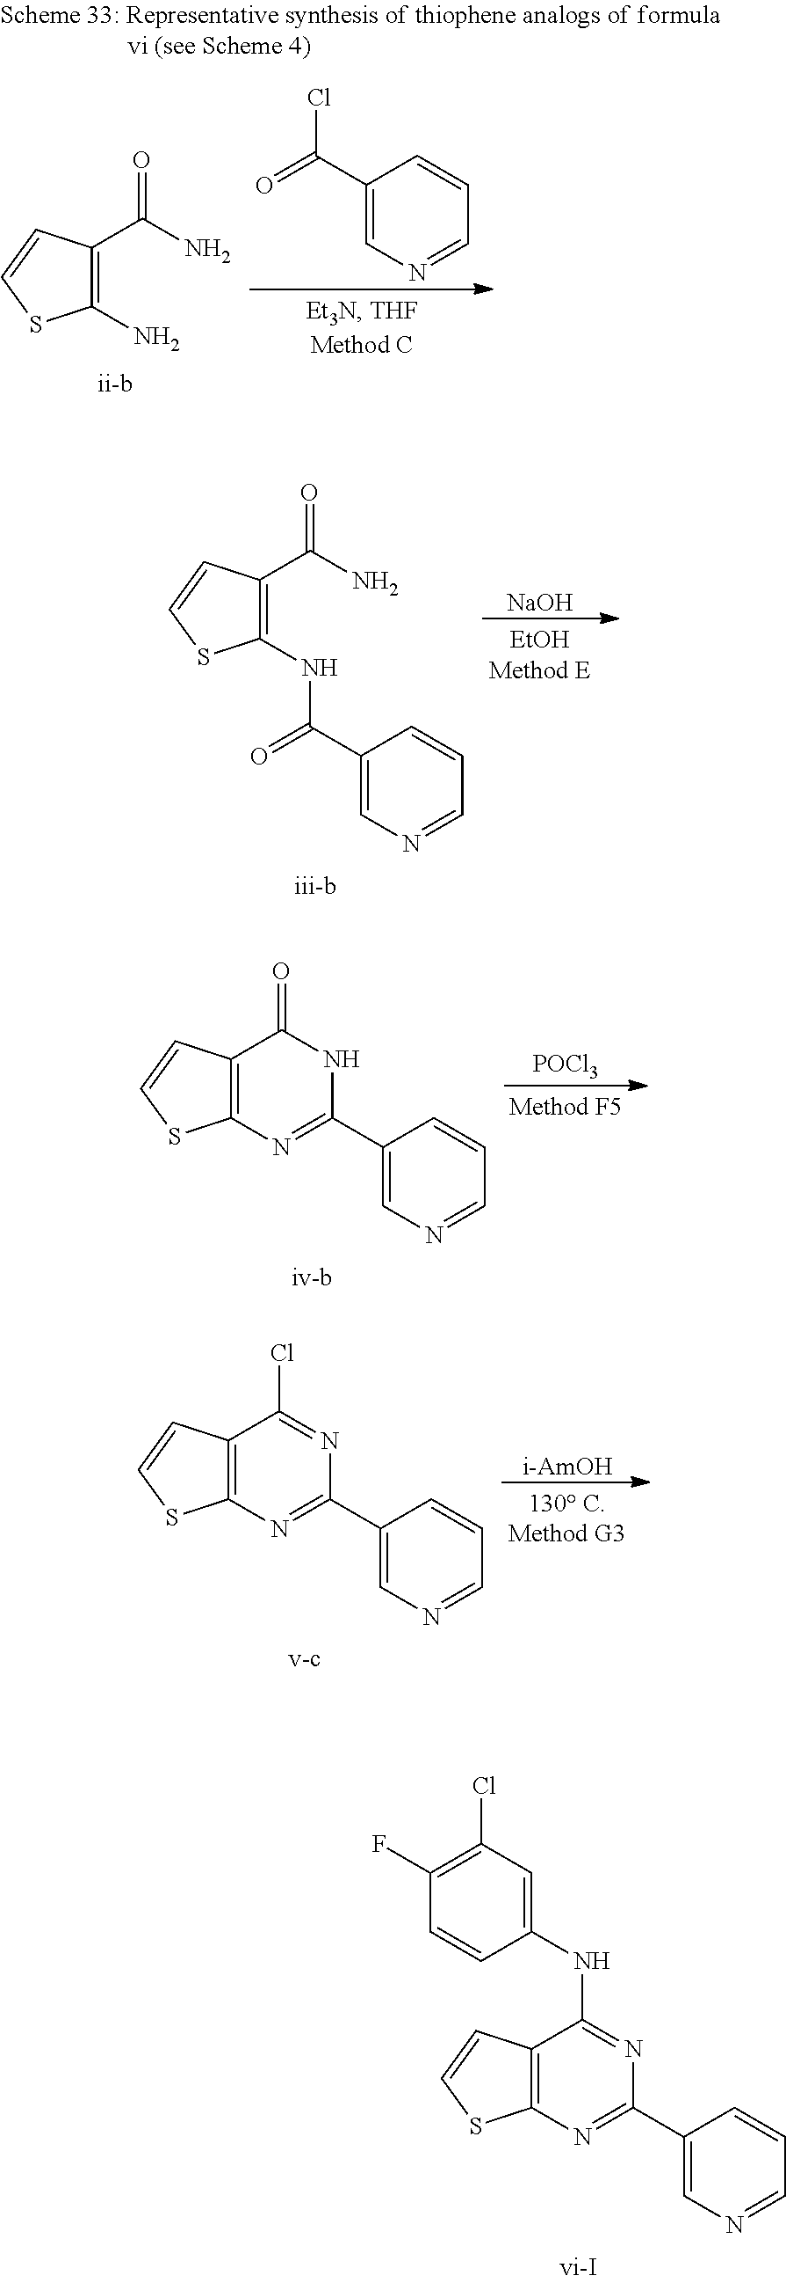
C12=C(N=C(C3=CN=CC=C3)N=C1NC1=CC(Cl)=C(F)C=C1)SC=C2.C1(N)=C(C(N)=O)C=CS1.C1(C(=O)Cl)=CN=CC=C1.C1(NC(=O)C2=CN=CC=C2)=C(C(N)=O)C=CS1.[NaOH].C12=C(N=C(C3=CN=CC=C3)NC1=O)SC=C2.[POCl3].C12=C(N=C(C3=CN=CC=C3)N=C1Cl)SC=C2.[i-AmOH]
